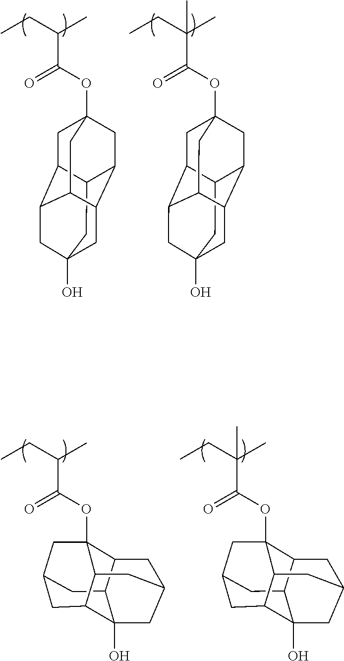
C12CC3(O)CC4C1CC1(OC(C(C)CC)=O)CC2C(C3)C4C1.C12CC3(O)CC4C1CC1(OC(C(C)(CC)C)=O)CC2C(C3)C4C1.C12CC3C4(O)C(C1)C1CC(C4)CC3C1(OC(C(C)CC)=O)C2.C12CC3C4(O)C(C1)C1CC(C4)CC3C1(OC(C(C)(CC)C)=O)C2
